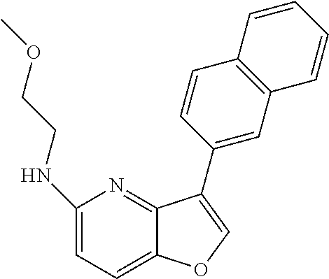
N(C1=CC=C2C(=N1)C(C1=CC3=C(C=C1)C=CC=C3)=CO2)CCOC
